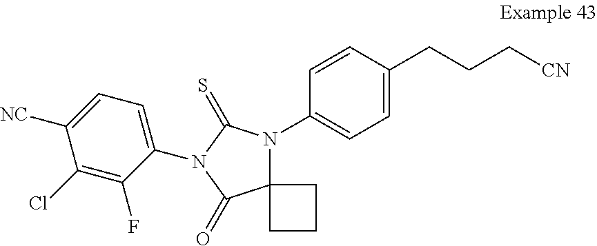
C1=CC(N2C3(C(=O)N(C4=CC=C([NC])C(Cl)=C4F)C2=S)CCC3)=CC=C1CCC[CN]
